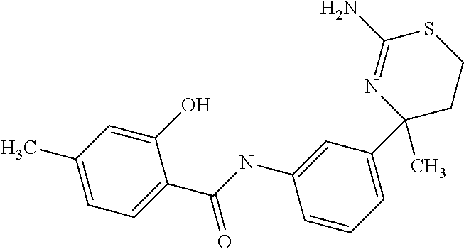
C1(O)=CC(C)=CC=C1C(=O)NC1=CC(C2(C)CCSC(N)=N2)=CC=C1
